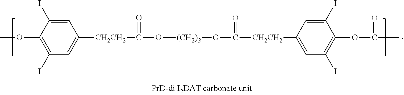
C1=C(I)C(OC)=C(I)C=C1[CH2CH2]C(=O)O[(CH2)3]OC([CH2CH2]C1=CC(I)=C(OC(=O)C)C(I)=C1)=O
